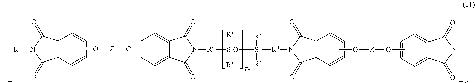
C12=C(C=CC=C1)C(=O)N([R]C)C2=O.CO[Z]OC.C12=CC=CC=C1C(=O)N([R4][SiO]([Si]([R4]N1C(=O)C3=C(C=CC=C3)C1=O)([R])[R])([R])[R])C2=O.C12=CC=CC=C1C(=O)N(C)C2=O.CO[Z]OC
